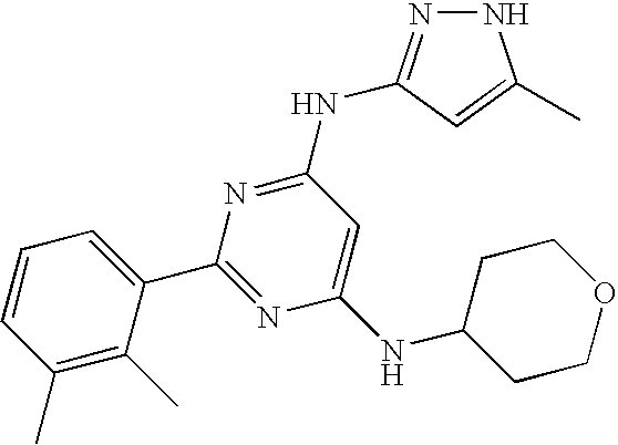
N1N=C(NC2=NC(C3=CC=CC(C)=C3C)=NC(NC3CCOCC3)=C2)C=C1C
